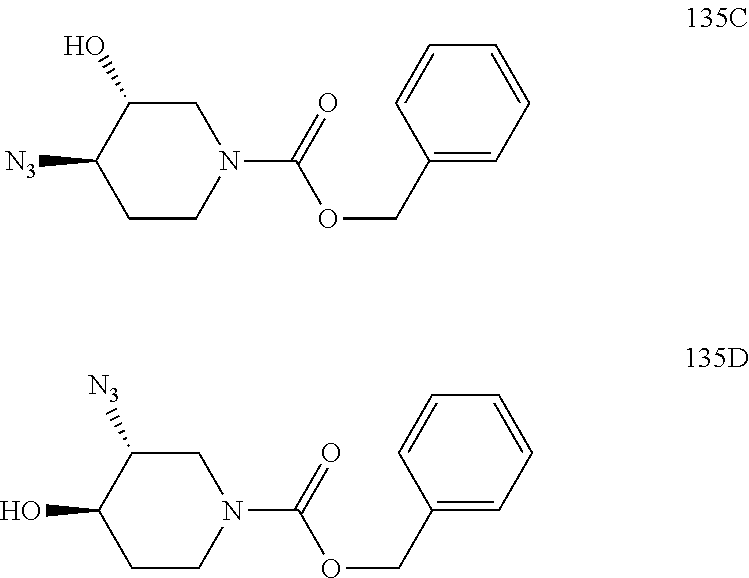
C1CN(C(=O)OCC2=CC=CC=C2)CC(O)C1[N3].C1CN(C(=O)OCC2=CC=CC=C2)CC([N3])C1O
